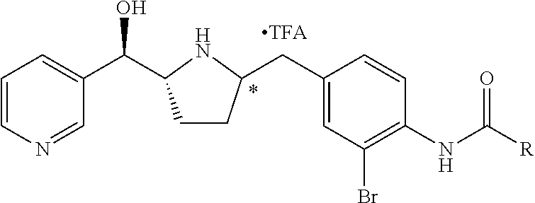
C1=CN=CC(C(O)C2CCC(CC3=CC(Br)=C(NC([R])=O)C=C3)N2)=C1
